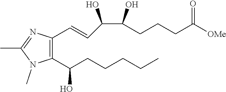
C1(C(CCCCC)O)=C(C=CC(C(O)CCCC([OMe])=O)O)N=C(C)N1C
